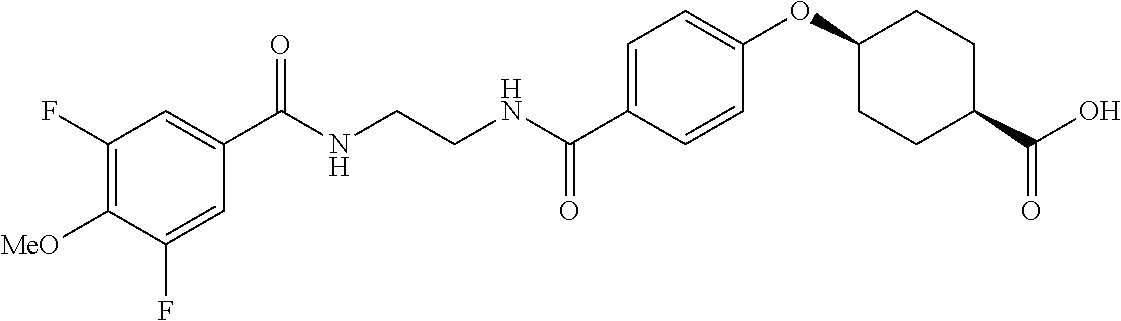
C1(C(NCCNC(C2=CC=C(OC3CCC(C(O)=O)CC3)C=C2)=O)=O)=CC(F)=C([MeO])C(F)=C1
